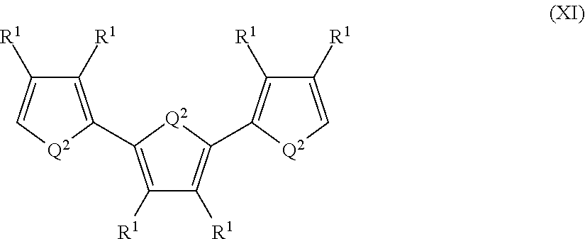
C1([R1])=C(C2=C([R1])C([R1])=C(C3=C([R1])C([R1])=C[Q2]3)[Q2]2)[Q2]C=C1[R1]
